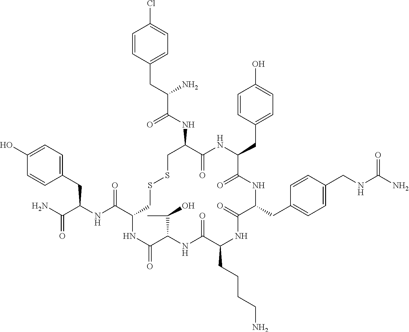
C1=C(O)C=CC(CC(NC(C2CSSCC(NC(C(CC3=CC=C(Cl)C=C3)N)=O)C(=O)NC(CC3=CC=C(O)C=C3)C(=O)NC(CC3=CC=C(CNC(N)=O)C=C3)C(=O)NC(CCCCN)C(=O)NC(C(C)O)C(=O)N2)=O)C(N)=O)=C1
